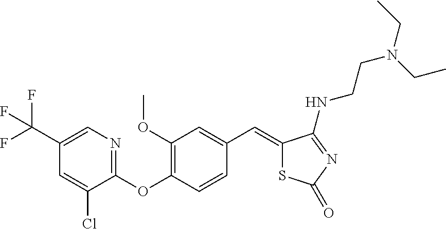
C1=C(Cl)C(OC2=C(OC)C=C(C=C3SC(=O)N=C3NCCN(CC)CC)C=C2)=NC=C1C(F)(F)F
